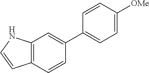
C12=C(NC=C1)C=C(C1=CC=C([OMe])C=C1)C=C2
